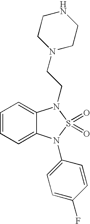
C1=CC=C2C(=C1)N(CCN1CCNCC1)S(=O)(=O)N2C1=CC=C(F)C=C1
